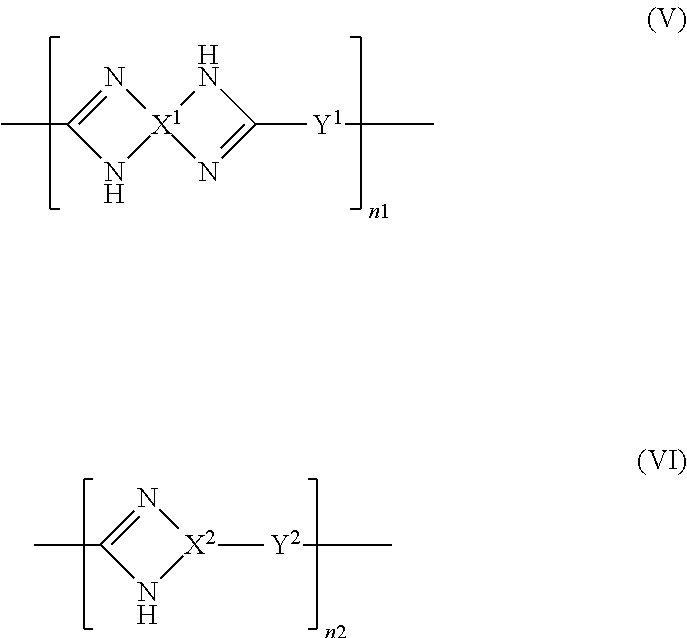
N1[X1]2(N=C1C)N=C([Y1]C)N2.N1[X2]([Y2]C)N=C1C
